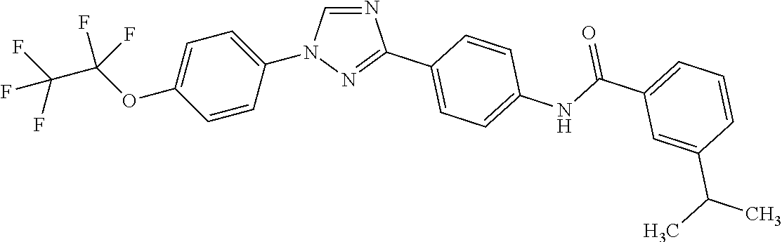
C1=CC(N2C=NC(C3=CC=C(NC(C4=CC=CC(C(C)C)=C4)=O)C=C3)=N2)=CC=C1OC(C(F)(F)F)(F)F
